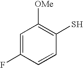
C1=C(F)C=CC(S)=C1[OMe]
